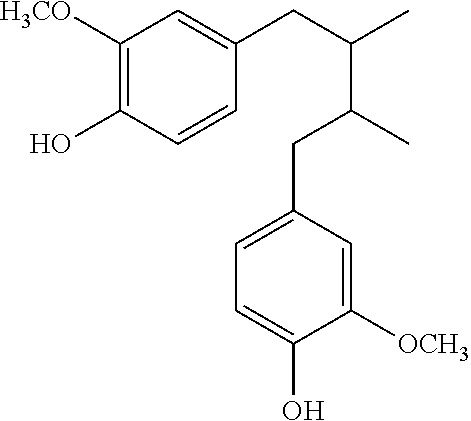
C1([H3CO])=C(O)C=CC(CC(C)C(C)CC2=CC=C(O)C([OCH3])=C2)=C1
